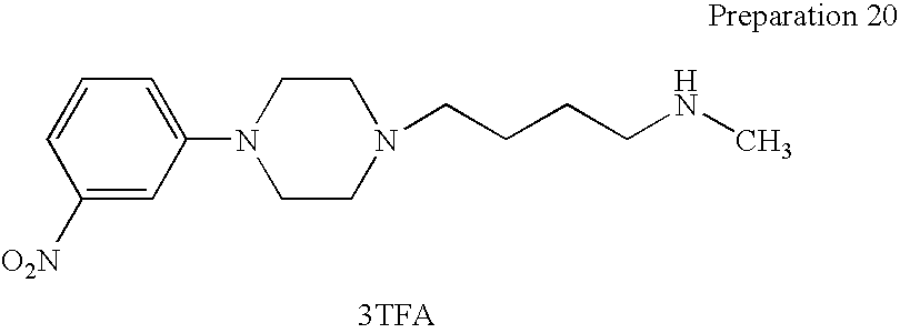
N1(CCCCNC)CCN(C2=CC=CC([O2N])=C2)CC1
